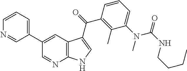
C1(C2=CC=CN=C2)=CC2=C(N=C1)NC=C2C(C1=C(C)C(N(C(=O)NCCCC)C)=CC=C1)=O
